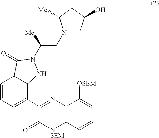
C1=CC=C(C2=NC3=C([NSEM]C2=O)C=CC=C3[OSEM])C2C1C(=O)N(C(CN1CC(O)CC1[Me])[Me])N2
